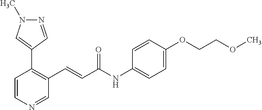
C1(C2=CN(C)N=C2)=C(C=CC(NC2=CC=C(OCCOC)C=C2)=O)C=NC=C1
